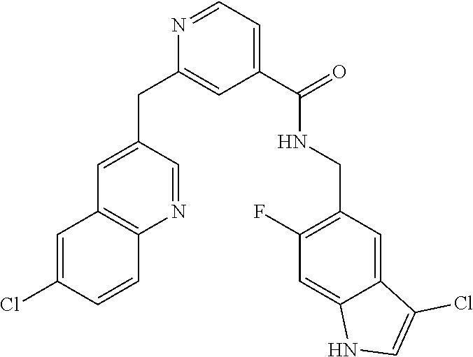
N1=CC=C(C(=O)NCC2=C(F)C=C3C(=C2)C(Cl)=CN3)C=C1CC1=CC2=C(N=C1)C=CC(Cl)=C2
